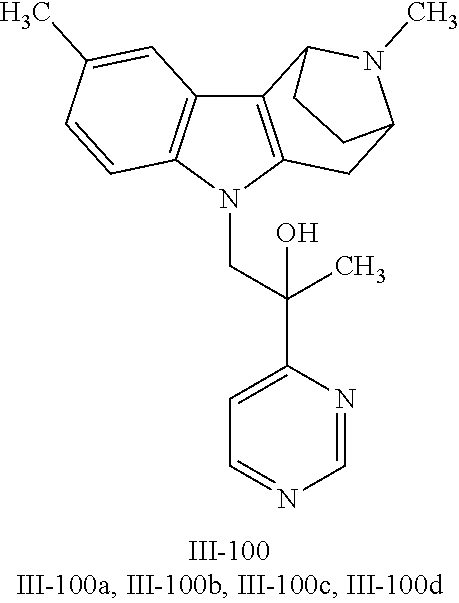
N1(CC(C2=CC=NC=N2)(C)O)C2=C(C3=C1C=CC(C)=C3)C1N(C)C(C2)CC1
